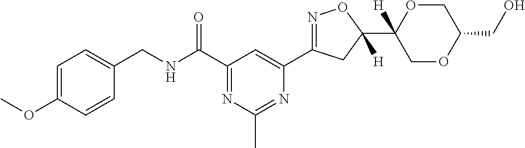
C1=CC(OC)=CC=C1CNC(C1=NC(C)=NC(C2=NOC(C3([H])COC(CO)CO3)([H])C2)=C1)=O
